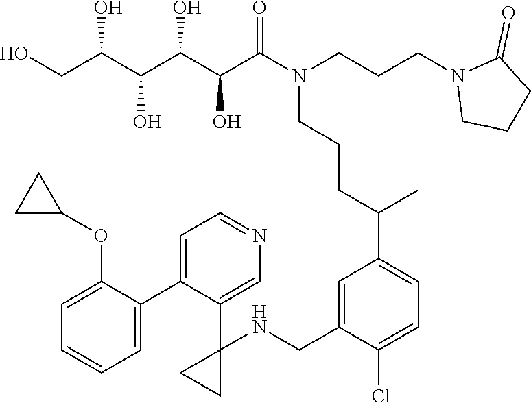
OCC(C(C(C(C(N(CCCN1CCCC1=O)CCCC(C)C1=CC=C(Cl)C(CNC2(C3=CN=CC=C3C3=CC=CC=C3OC3CC3)CC2)=C1)=O)O)O)O)O
